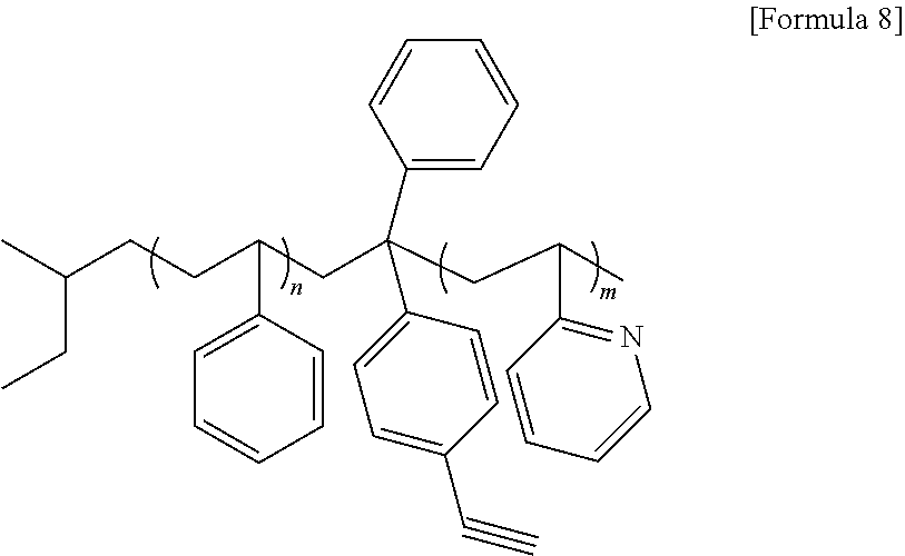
CC(CCC(CC(CC(C)C1=NC=CC=C1)(C1=CC=C(C#C)C=C1)C1=CC=CC=C1)C1=CC=CC=C1)CC
